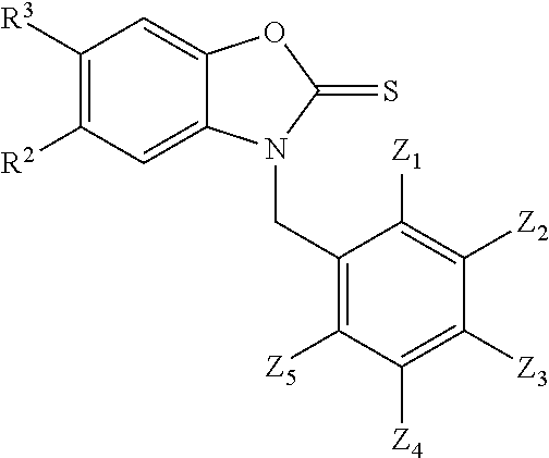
C1([R3])=C([R2])C=C2C(=C1)OC(=S)N2CC1=C([Z5])C([Z4])=C([Z3])C([Z2])=C1[Z1]
